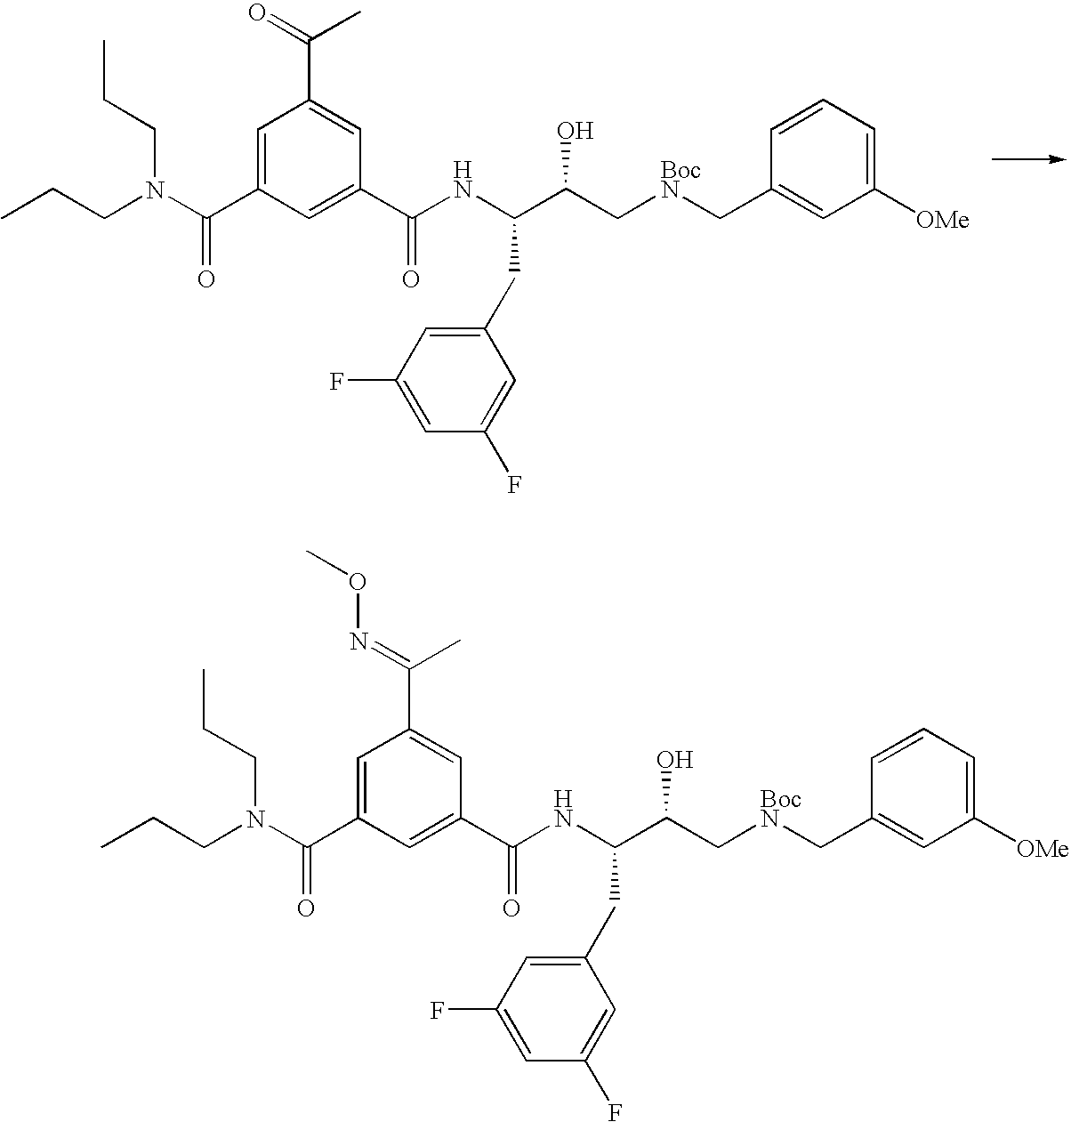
CCCN(C(=O)C1=CC(C(C)=O)=CC(C(NC(C(C[BocN]CC2=CC([OMe])=CC=C2)O)CC2=CC(F)=CC(F)=C2)=O)=C1)CCC.CCCN(C(=O)C1=CC(C(C)=NOC)=CC(C(NC(C(C[BocN]CC2=CC([OMe])=CC=C2)O)CC2=CC(F)=CC(F)=C2)=O)=C1)CCC
